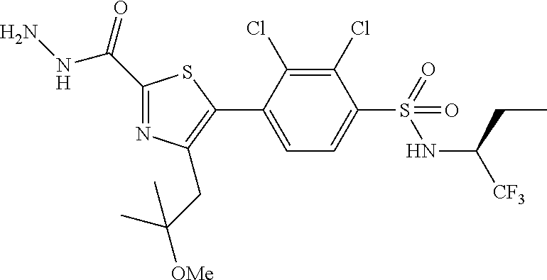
C(C1=NC(CC([OMe])(C)C)=C(C2=CC=C(S(=O)(NC([CF3])CC)=O)C(Cl)=C2Cl)S1)(NN)=O
